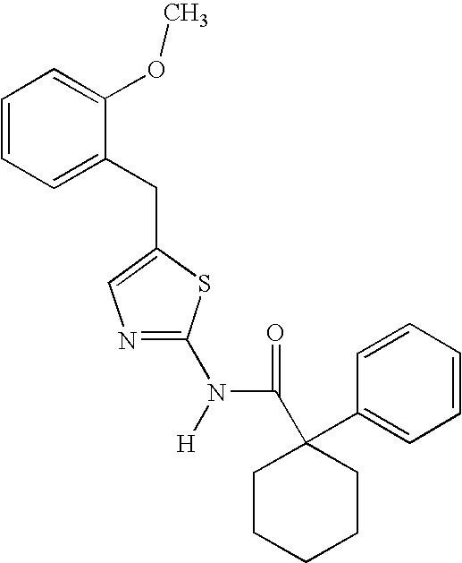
C1=CC=C(CC2=CN=C(N([H])C(C3(C4=CC=CC=C4)CCCCC3)=O)S2)C(OC)=C1
